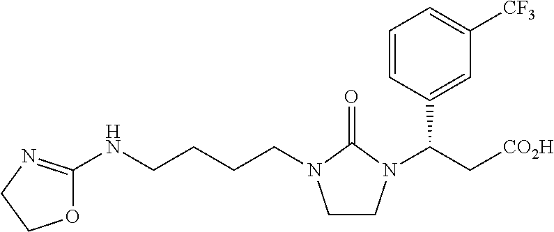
N(CCCCN1CCN(C(C2=CC([CF3])=CC=C2)C[CO2H])C1=O)C1=NCCO1
